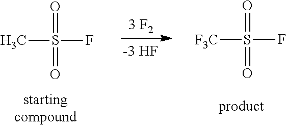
[3 F2].[-3 HF].O=S(=O)([F3C])F.O=S(=O)(C)F
